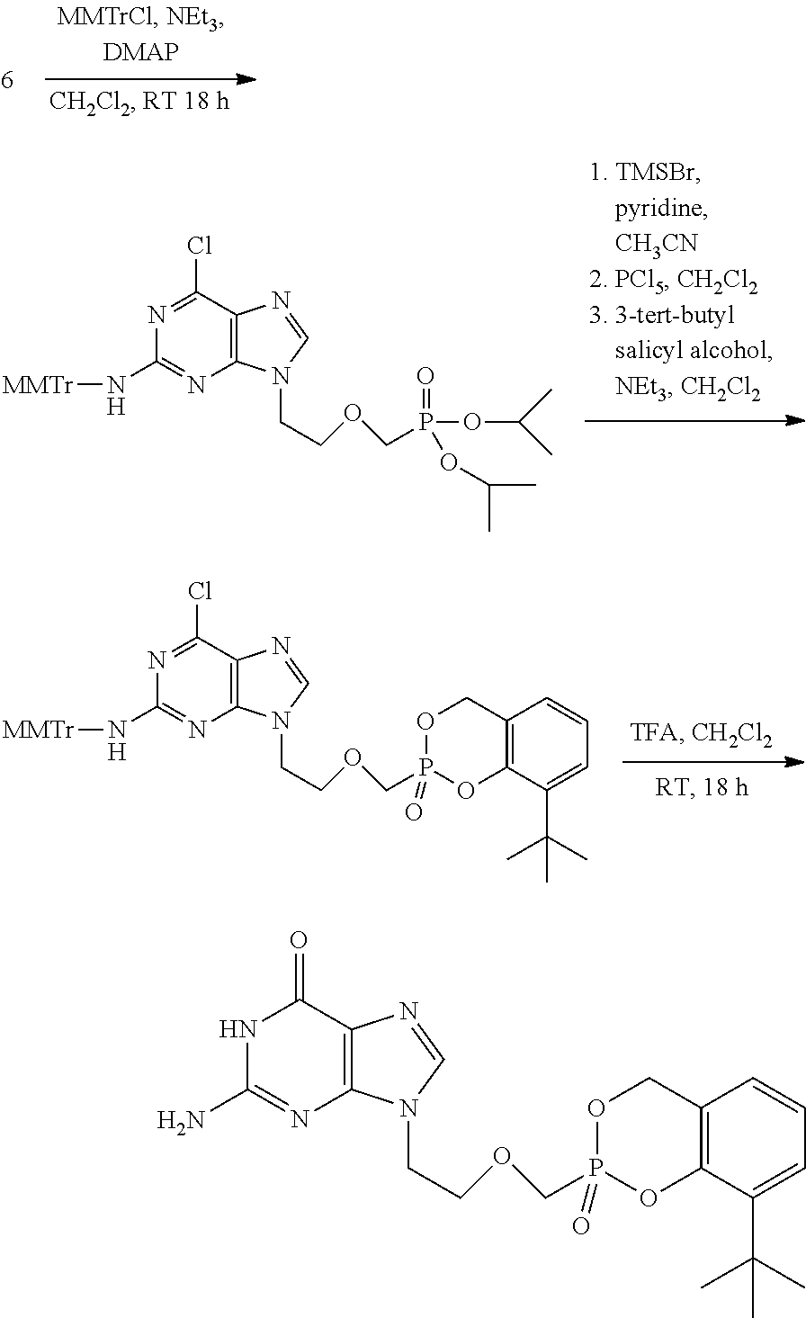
[MMTr]NC1=NC2=C(C(Cl)=N1)N=CN2CCOCP(OC(C)C)(=O)OC(C)C.[MMTr]NC1=NC2=C(C(Cl)=N1)N=CN2CCOCP1(=O)OC2=C(CO1)C=CC=C2C(C)(C)C.NC1=NC2=C(C(=O)N1)N=CN2CCOCP1(=O)OC2=C(CO1)C=CC=C2C(C)(C)C
